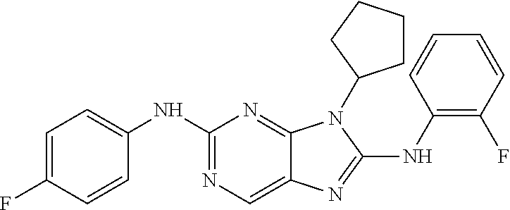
C1(NC2=C(F)C=CC=C2)=NC2=CN=C(NC3=CC=C(F)C=C3)N=C2N1C1CCCC1
